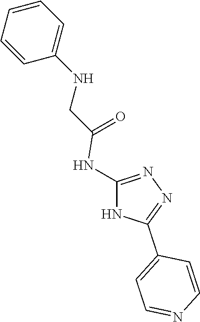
C(C(=O)NC1=NN=C(C2=CC=NC=C2)N1)NC1=CC=CC=C1
